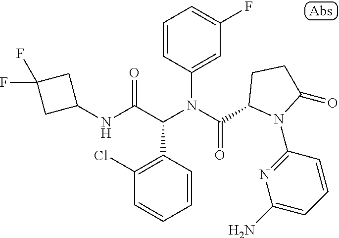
C1=CC(N(C(=O)C2N(C3=NC(N)=CC=C3)C(=O)CC2)C(C(NC2CC(F)(F)C2)=O)C2=C(Cl)C=CC=C2)=CC(F)=C1
